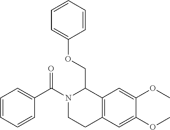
C1(C(N2CCC3=C(C2COC2=CC=CC=C2)C=C(OC)C(OC)=C3)=O)=CC=CC=C1
